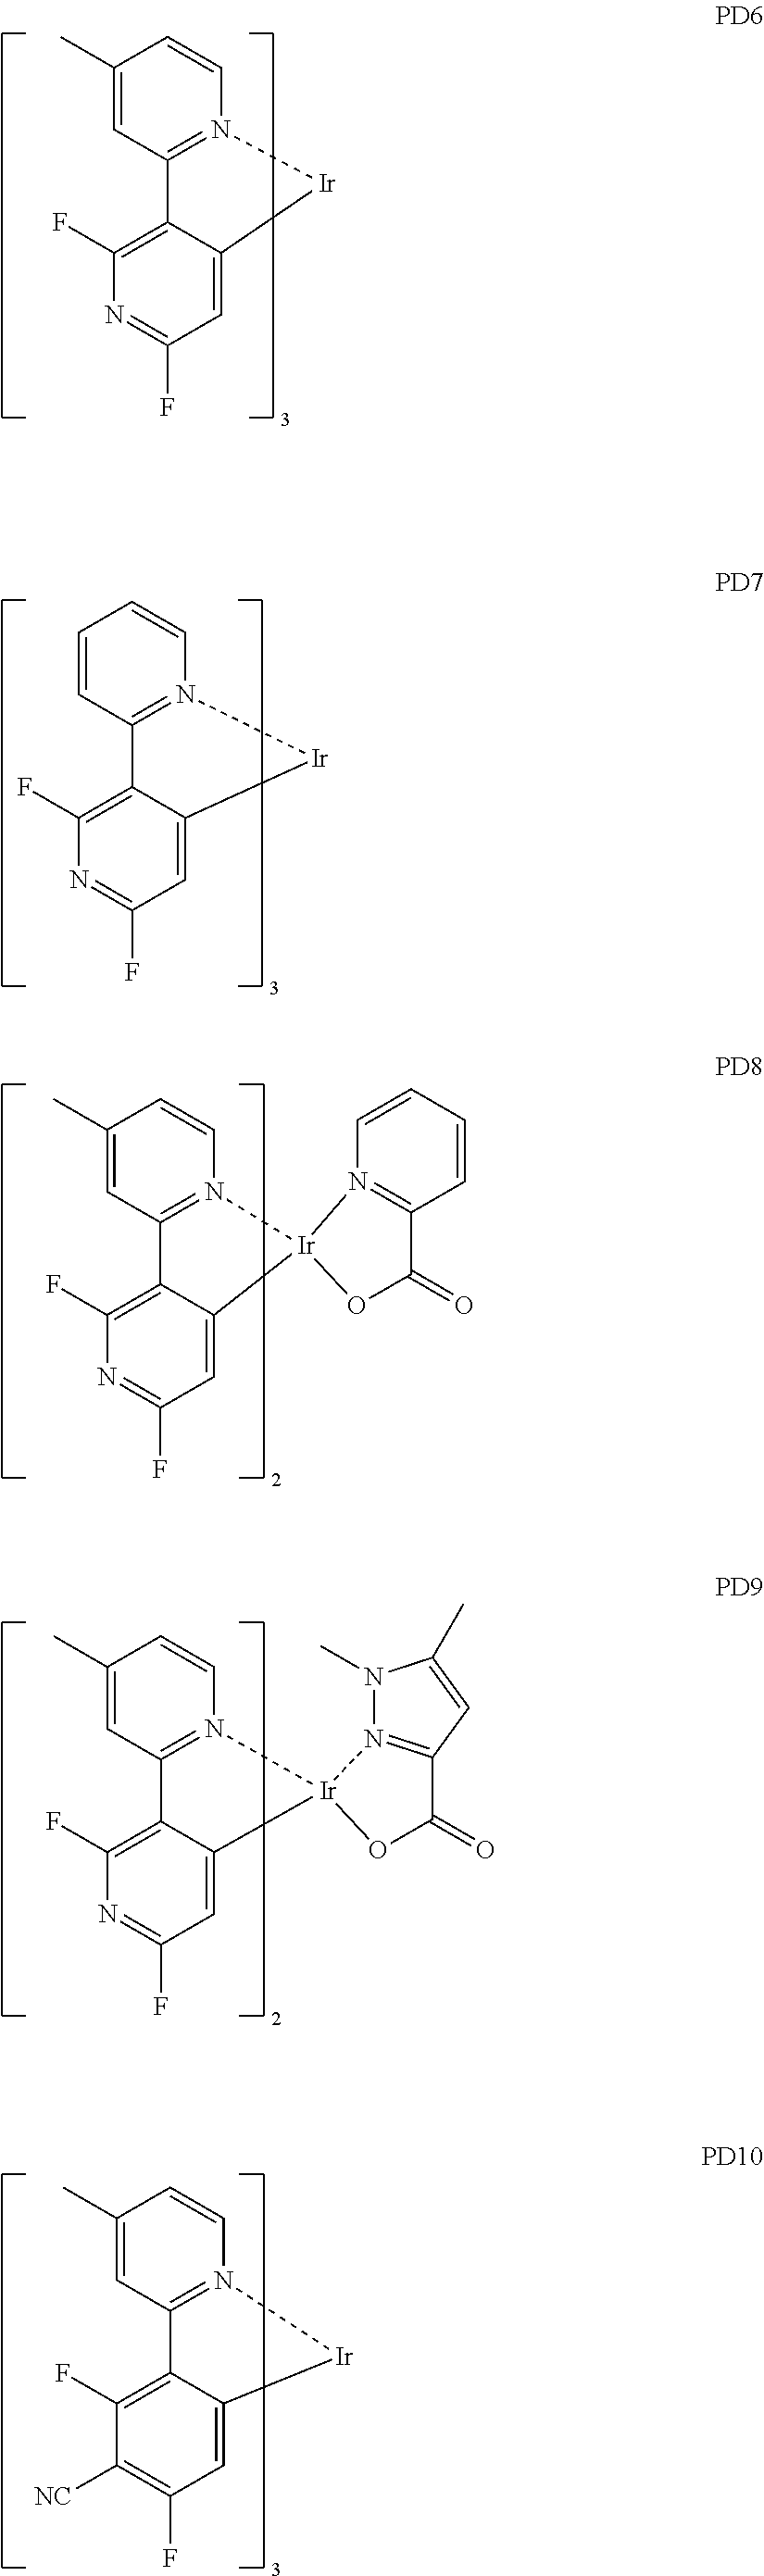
C1(C)=CC2=N(C=C1)[Ir]C1=CC(F)=NC(F)=C21.C1=CC2=N(C=C1)[Ir]C1=CC(F)=NC(F)=C21.C1(C)=CC2=N(C=C1)[Ir]1(C3=CC(F)=NC(F)=C23)N2=C(C(=O)O1)C=CC=C2.C1(C)=CC2=N(C=C1)[Ir]1(C3=CC(F)=NC(F)=C23)OC(=O)C2=N1N(C)C(C)=C2.C12=C(F)C([NC])=C(F)C=C1[Ir]N1=C2C=C(C)C=C1
